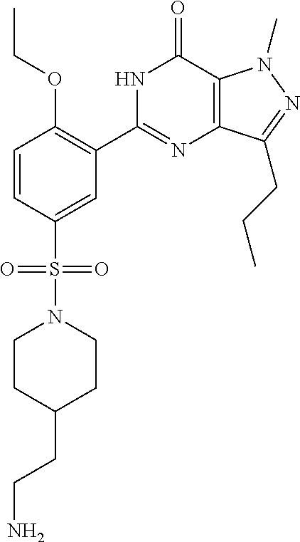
S(C1=CC(C2=NC3=C(C(=O)N2)N(C)N=C3CCC)=C(OCC)C=C1)(N1CCC(CCN)CC1)(=O)=O
